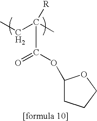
C(C(OC1CCCO1)=O)(CC)(C)[R]
